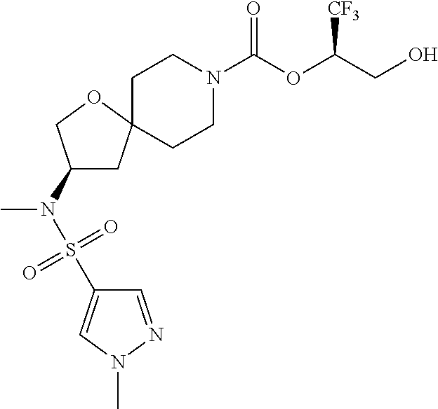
C1CN(C(OC(CO)[CF3])=O)CCC12CC(N(S(=O)(=O)C1=CN(C)N=C1)C)CO2
